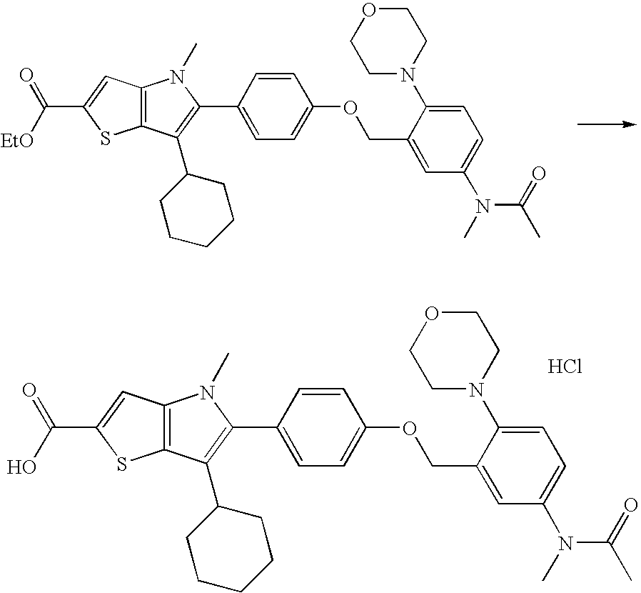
C12=C(C(C3CCCCC3)=C(C3=CC=C(OCC4=CC(N(C(C)=O)C)=CC=C4N4CCOCC4)C=C3)N1C)SC(C(=O)O)=C2.Cl.C12=C(C(C3CCCCC3)=C(C3=CC=C(OCC4=CC(N(C(C)=O)C)=CC=C4N4CCOCC4)C=C3)N1C)SC(C(=O)[EtO])=C2
